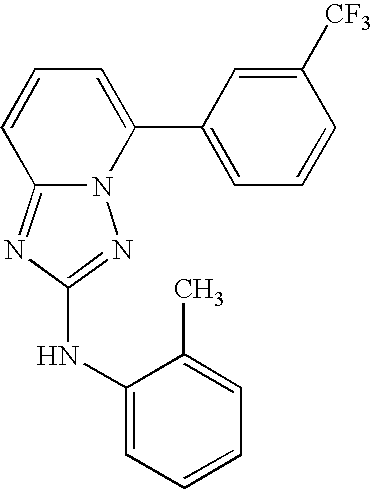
N12C(=NC(NC3=CC=CC=C3C)=N1)C=CC=C2C1=CC=CC([CF3])=C1
